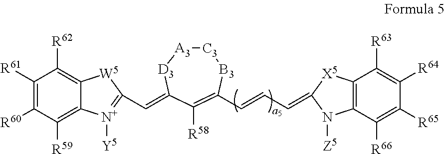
C1([R61])=C([R60])C([R59])=C2C(=C1[R62])[W5]C(C=C1[D3][A3][C3][B3]C(C=CC=C3N([Z5])C4=C(C([R63])=C([R64])C([R65])=C4[R66])[X5]3)=C1[R58])=[N+]2[Y5]
